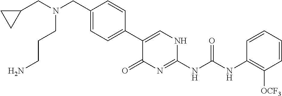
N(CC1=CC=C(C2=CNC(NC(NC3=C([OCF3])C=CC=C3)=O)=NC2=O)C=C1)(CCCN)CC1CC1
